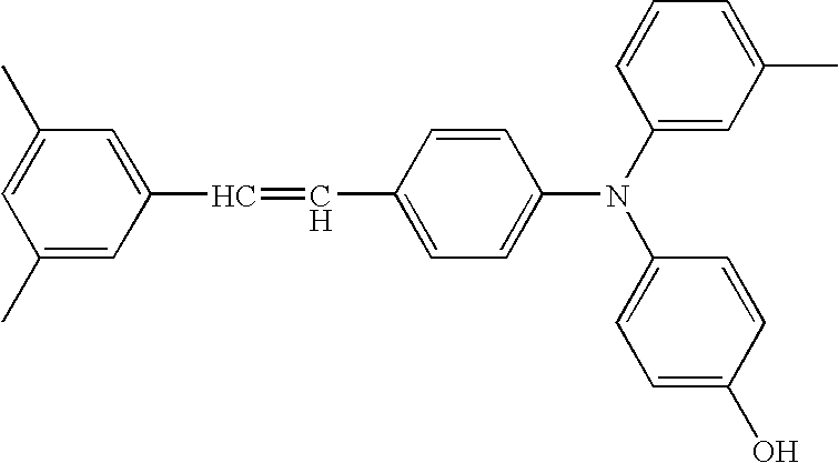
C1(C)=CC(C=CC2=CC=C(N(C3=CC=C(O)C=C3)C3=CC(C)=CC=C3)C=C2)=CC(C)=C1
